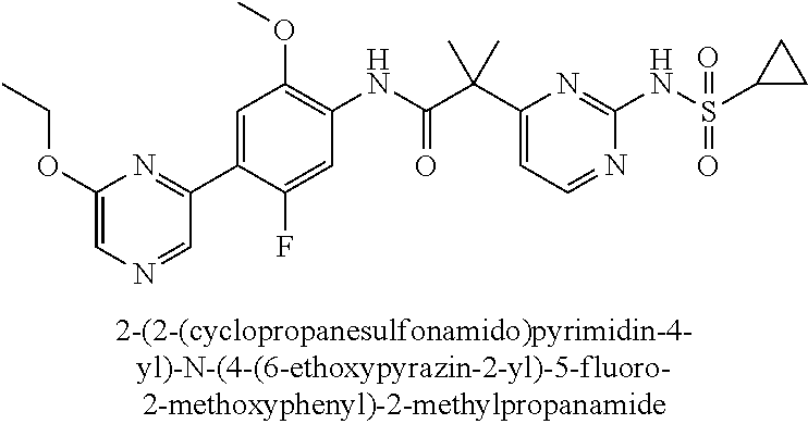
N1=CC=C(C(C(NC2=C(OC)C=C(C3=NC(OCC)=CN=C3)C(F)=C2)=O)(C)C)N=C1NS(=O)(=O)C1CC1
